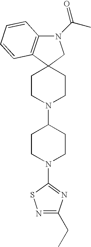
C1CN(C2CCN(C3=NC(CC)=NS3)CC2)CCC12C1=C(N(C(C)=O)C2)C=CC=C1
